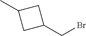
CC1CC(CBr)C1
